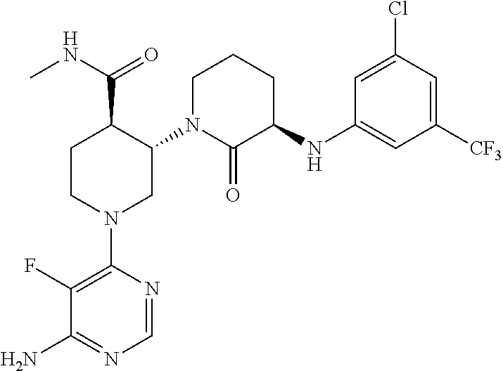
C1N(C2C(C(NC)=O)CCN(C3=C(F)C(N)=NC=N3)C2)C(=O)C(NC2=CC([CF3])=CC(Cl)=C2)CC1
